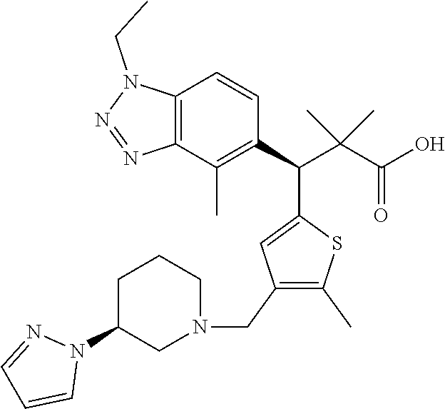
C12=C(C(C)=C(C(C(C(O)=O)(C)C)C3=CC(CN4CCCC(N5N=CC=C5)C4)=C(C)S3)C=C1)N=NN2CC
